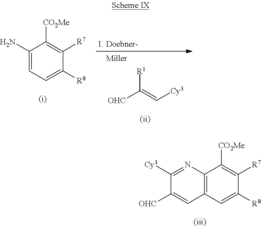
C1(N)=CC=C([R8])C([R7])=C1[CO2Me].[OHC]C(=C[Cy3])[R1].C12=C(C=C([R8])C([R7])=C1[CO2Me])C=C([OHC])C([Cy3])=N2
